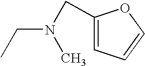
CCN(CC1=CC=CO1)C
